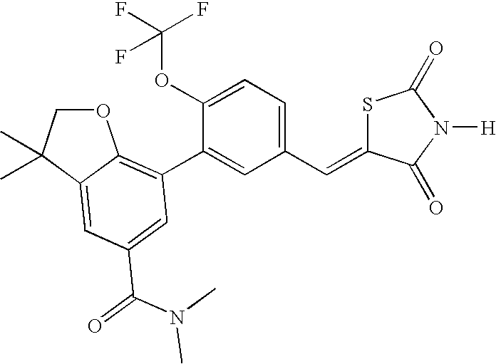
O1CC(C)(C)C2=CC(C(N(C)C)=O)=CC(C3=CC(C=C4SC(=O)N([H])C4=O)=CC=C3OC(F)(F)F)=C12
